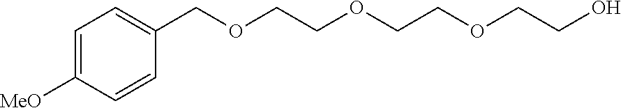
C1=C([MeO])C=CC(COCCOCCOCCO)=C1
